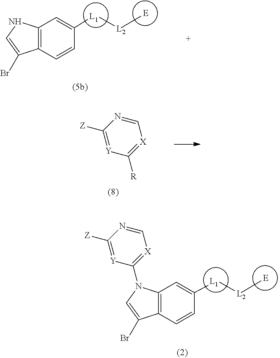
[L1]([L2][E])C1=CC2=C(C=C1)C(Br)=CN2C1=[X]C=NC([Z])=[Y]1.[L1]([L2][E])C1=CC2=C(C=C1)C(Br)=CN2.C1([R])=[X]C=NC([Z])=[Y]1
